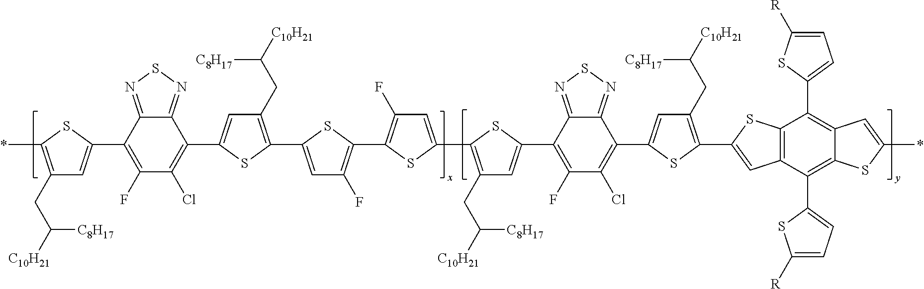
C1(CC([C8H17])[C10H21])=C(*)SC(C2=C(F)C(Cl)=C(C3=CC(CC([C8H17])[C10H21])=C(C4=CC(F)=C(C5=C(F)C=C(C6=C(CC([C8H17])[C10H21])C=C(C7=C(F)C(Cl)=C(C8=CC(CC([C8H17])[C10H21])=C(C9=CC%10=C(C(C%11=CC=C([R])S%11)=C%11C(=C%10C%10=CC=C([R])S%10)SC(*)=C%11)S9)S8)C8=NSN=C78)S6)S5)S4)S3)C3=NSN=C23)=C1
